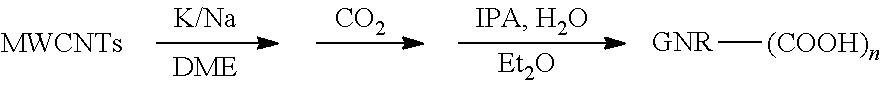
[MWCNTs].[CO2].[Et2O].[GNR][(COOH)n]
